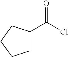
C(Cl)(=O)C1CCCC1
